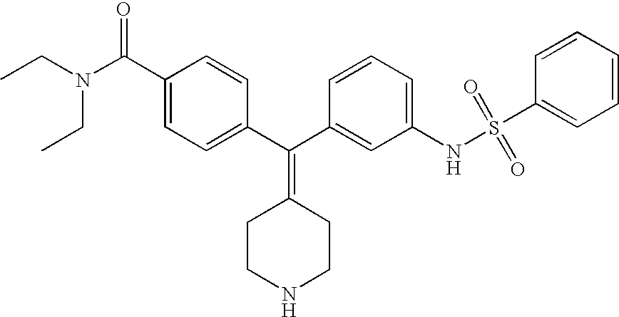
CCN(CC)C(C1=CC=C(C(C2=CC(NS(=O)(=O)C3=CC=CC=C3)=CC=C2)=C2CCNCC2)C=C1)=O
